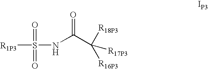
[R1P3]S(NC(C([R17P3])([R18P3])[R16P3])=O)(=O)=O
